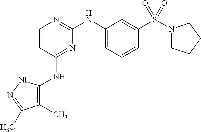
C1=CC(NC2=C(C)C(C)=NN2)=NC(NC2=CC=CC(S(N3CCCC3)(=O)=O)=C2)=N1
